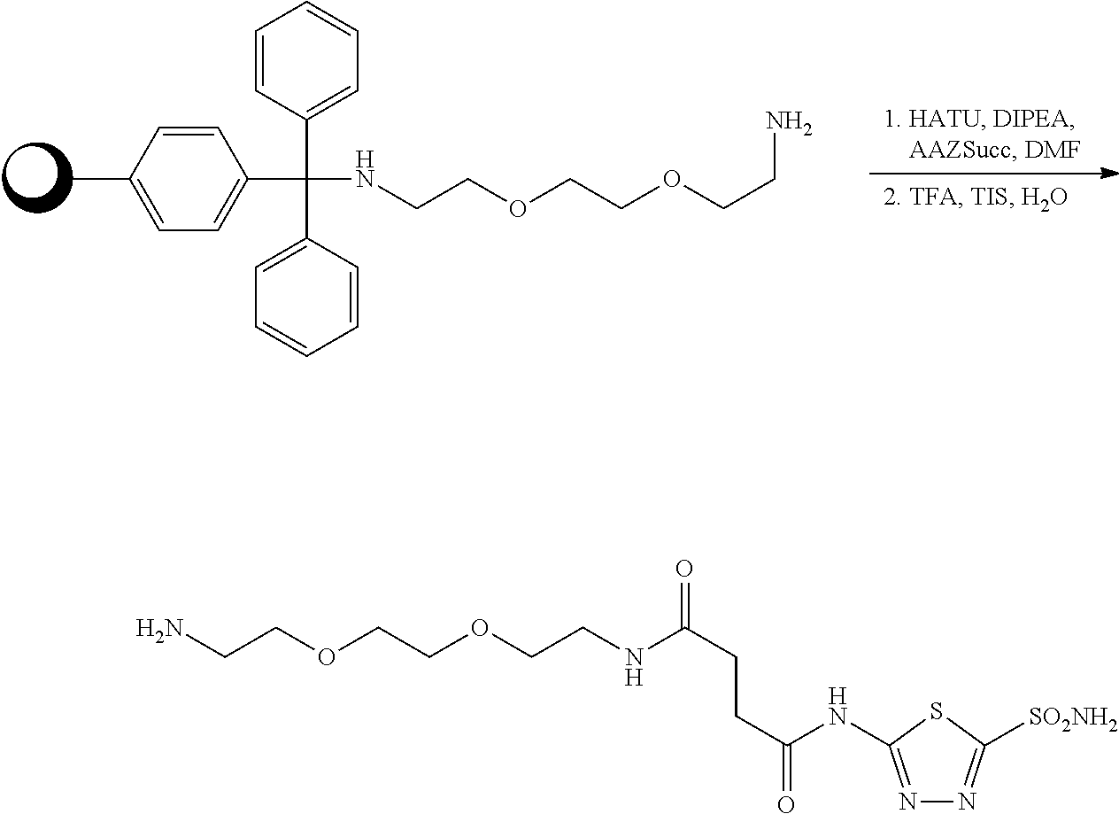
C1=CC(C)=CC=C1C(NCCOCCOCCN)(C1=CC=CC=C1)C1=CC=CC=C1.N1=C(NC(CCC(NCCOCCOCCN)=O)=O)SC([SO2NH2])=N1
